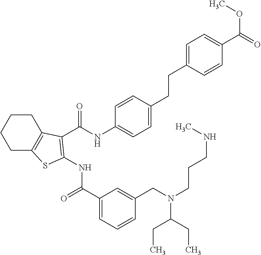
C1(C(=O)NC2=C(C(NC3=CC=C(CCC4=CC=C(C(=O)OC)C=C4)C=C3)=O)C3=C(CCCC3)S2)=CC=CC(CN(CCCNC)C(CC)CC)=C1
